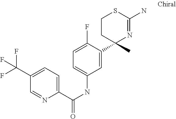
C1=C(F)C(C2(C)CCSC(N)=N2)=CC(NC(C2=CC=C(C(F)(F)F)C=N2)=O)=C1
